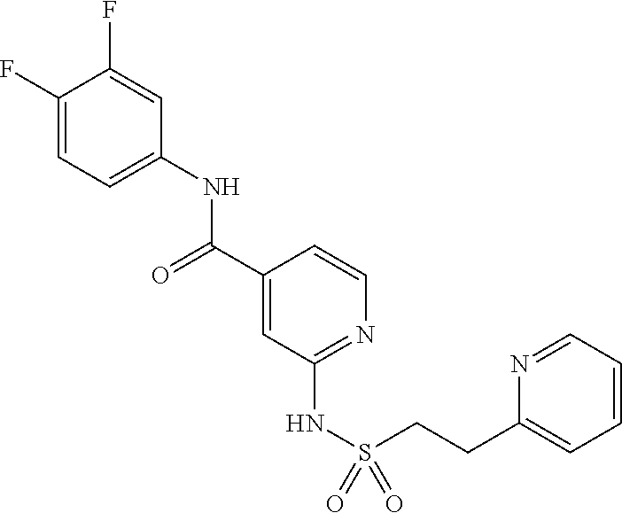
C1(F)=CC=C(NC(C2=CC(NS(=O)(CCC3=CC=CC=N3)=O)=NC=C2)=O)C=C1F
